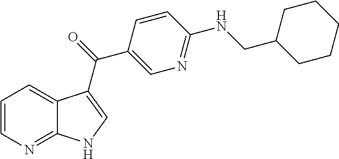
C1=CN=C2C(=C1)C(C(=O)C1=CN=C(NCC3CCCCC3)C=C1)=CN2
